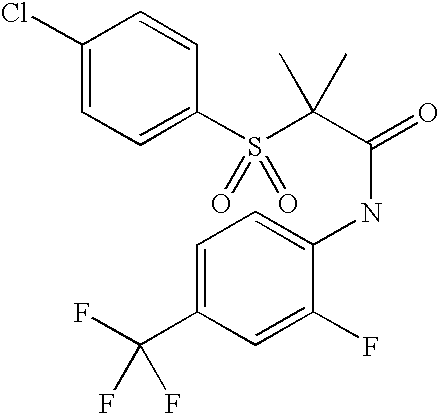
C1(Cl)=CC=C(S(C(C(=O)NC2=CC=C(C(F)(F)F)C=C2F)(C)C)(=O)=O)C=C1
